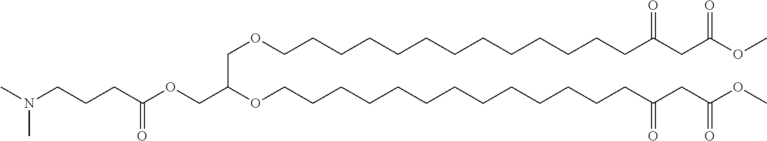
C(OCCCCCCCCCCCCCC(CC(OC)=O)=O)C(OCCCCCCCCCCCCCC(CC(OC)=O)=O)COC(CCCN(C)C)=O
